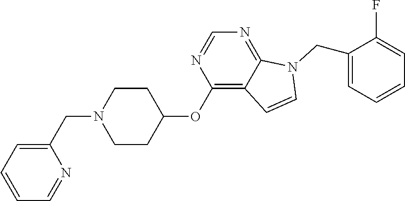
C1CC(OC2=C3C(=NC=N2)N(CC2=CC=CC=C2F)C=C3)CCN1CC1=CC=CC=N1
